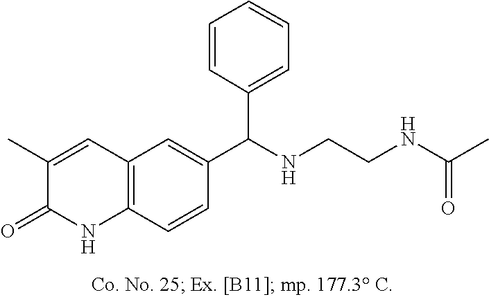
C1(C)=CC2=C(C=CC(C(NCCNC(C)=O)C3=CC=CC=C3)=C2)NC1=O
